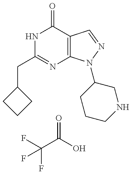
C1(CC2=NC3=C(C(=O)N2)C=NN3C2CCCNC2)CCC1.FC(F)(C(=O)O)F
